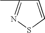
C1=CSN=C1C
